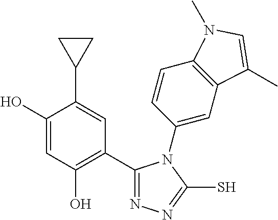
C1(C2=C(O)C=C(O)C(C3CC3)=C2)=NN=C(S)N1C1=CC2=C(C=C1)N(C)C=C2C
